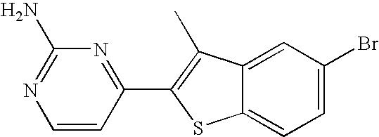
C1(N)=NC=CC(C2=C(C)C3=CC(Br)=CC=C3S2)=N1
